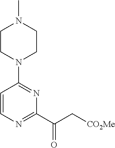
C1CN(C2=NC(C(=O)C[CO2Me])=NC=C2)CCN1C
